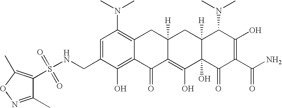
C1(CNS(=O)(=O)C2=C(C)ON=C2C)=CC(N(C)C)=C2C(=C1O)C(=O)C1=C(O)C3(O)C([H])(CC1([H])C2)C(N(C)C)C(O)=C(C(N)=O)C3=O
